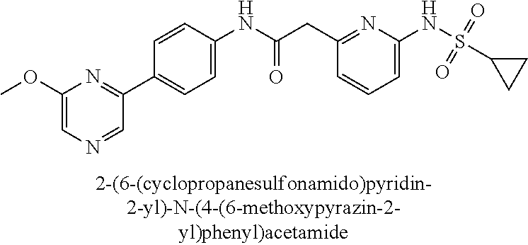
C1(NC(=O)CC2=NC(NS(C3CC3)(=O)=O)=CC=C2)=CC=C(C2=NC(OC)=CN=C2)C=C1
